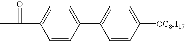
C1=CC(C2=CC=C([OC8H17])C=C2)=CC=C1C(=O)C
